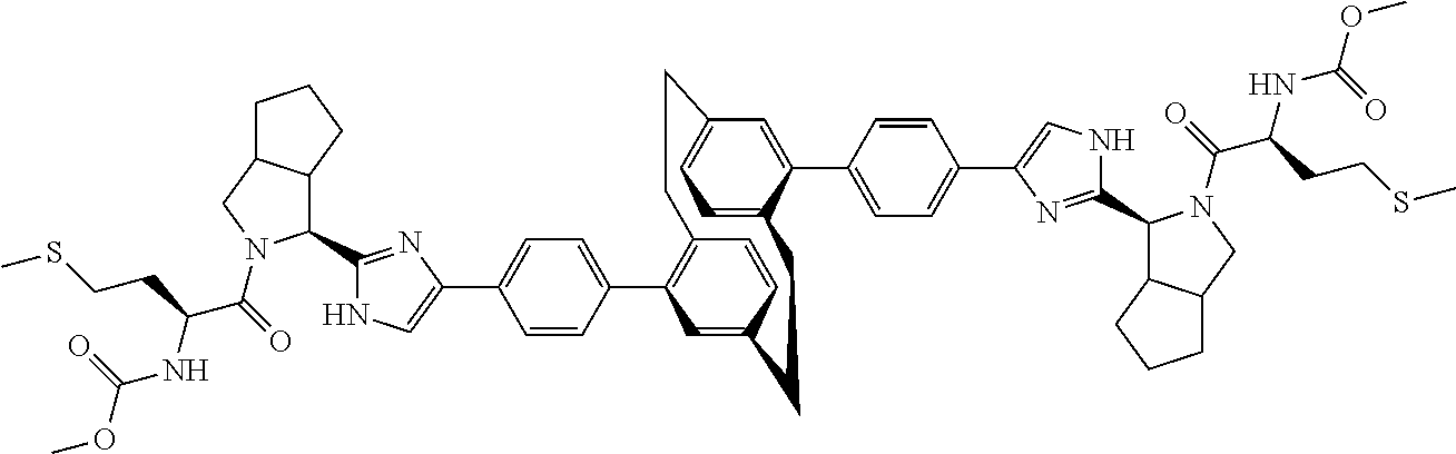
C1(C2=CC=C(C3=CNC(C4C5C(CN4C(C(NC(OC)=O)CCSC)=O)CCC5)=N3)C=C2)=C2C=CC(=C1)CCC1=CC=C(C=C1C1=CC=C(C3=CNC(C4C5C(CN4C(C(NC(OC)=O)CCSC)=O)CCC5)=N3)C=C1)CC2
